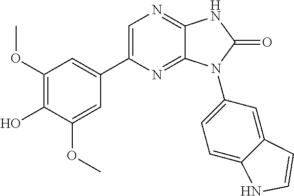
C1(OC)=C(O)C(OC)=CC(C2=CN=C3C(=N2)N(C2=CC=C4C(=C2)C=CN4)C(=O)N3)=C1
